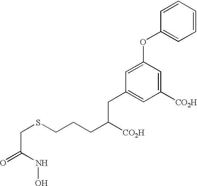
O=C(NO)CSCCCC([CO2H])CC1=CC([CO2H])=CC(OC2=CC=CC=C2)=C1
